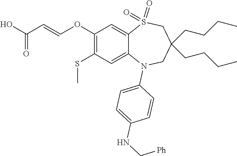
C1(NC[Ph])=CC=C(N2C3=CC(SC)=C(OC=CC(=O)O)C=C3S(=O)(=O)CC(CCCC)(CCCC)C2)C=C1
